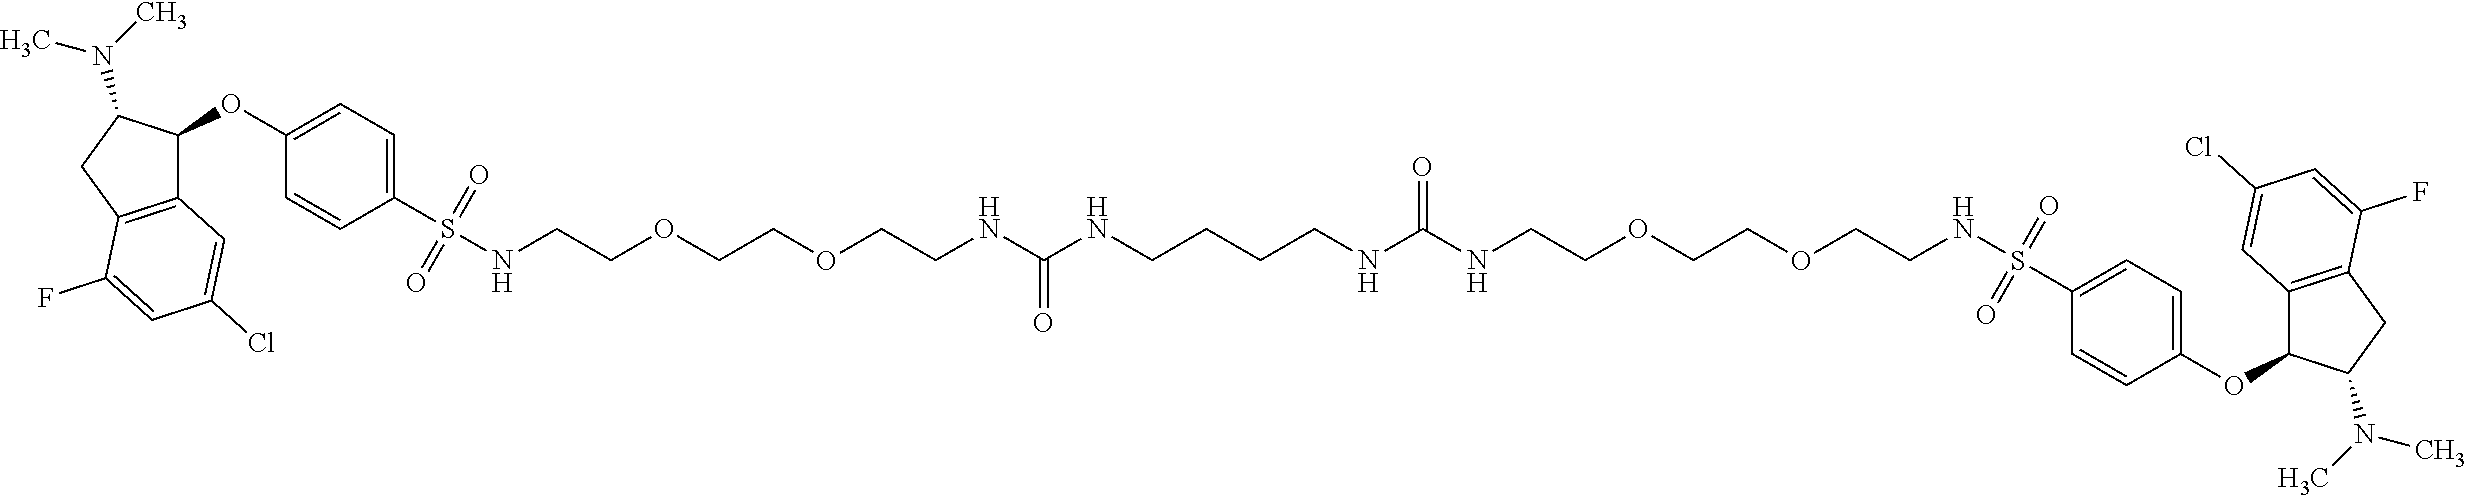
C12=C(CC(N(C)C)C1OC1=CC=C(S(NCCOCCOCCNC(NCCCCNC(NCCOCCOCCNS(C3=CC=C(OC4C5=C(CC4N(C)C)C(F)=CC(Cl)=C5)C=C3)(=O)=O)=O)=O)(=O)=O)C=C1)C(F)=CC(Cl)=C2
